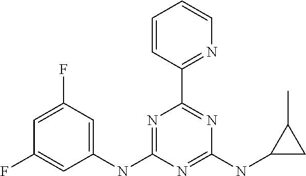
C1(NC2=NC(C3=NC=CC=C3)=NC(NC3CC3C)=N2)=CC(F)=CC(F)=C1
